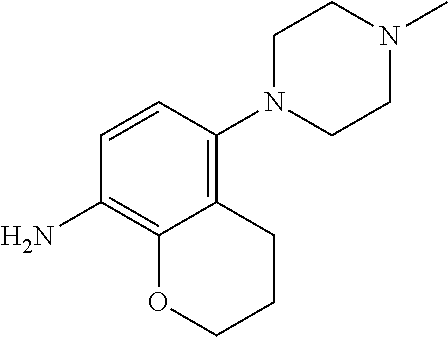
C1N(C2=C3C(=C(N)C=C2)OCCC3)CCN(C)C1
